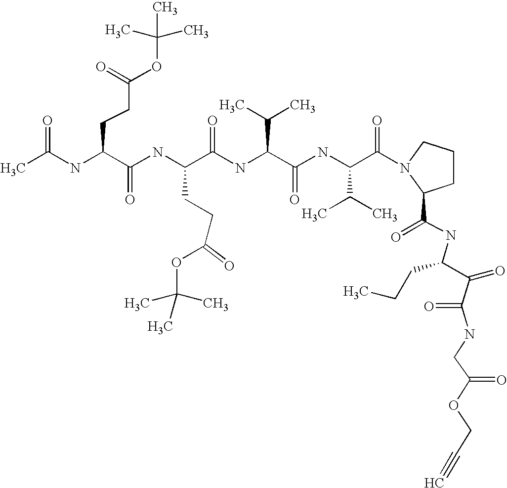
CC(NC(C(NC(C(NC(C(C)C)C(=O)NC(C(C)C)C(=O)N1CCCC1C(=O)NC(C(=O)C(NCC(OCC#C)=O)=O)CCC)=O)CCC(OC(C)(C)C)=O)=O)CCC(OC(C)(C)C)=O)=O
